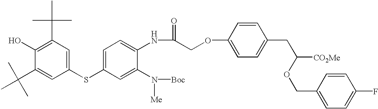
OC1=C(C(C)(C)C)C=C(SC2=CC=C(NC(COC3=CC=C(CC(OCC4=CC=C(F)C=C4)[CO2Me])C=C3)=O)C(N([Me])[Boc])=C2)C=C1C(C)(C)C
